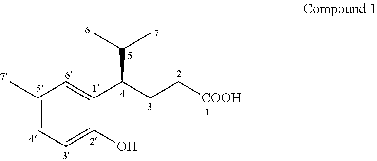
C1(C)=CC=C(O)C(C(CC[COOH])C(C)C)=C1
